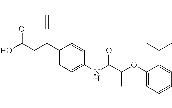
C1(C(CC(O)=O)C#CC)=CC=C(NC(C(OC2=CC(C)=CC=C2C(C)C)C)=O)C=C1
